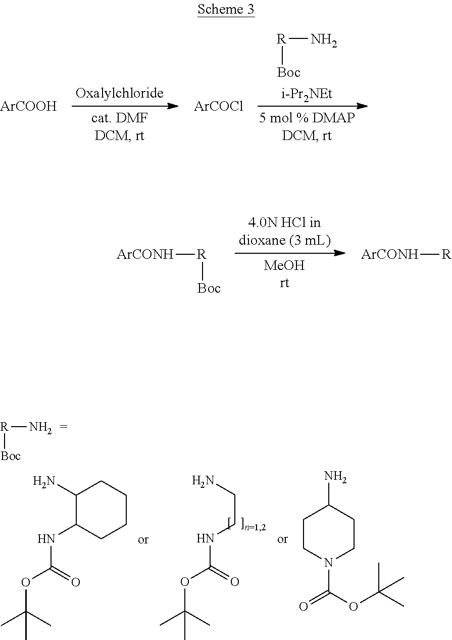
[i-Pr2NEt].[R]([Boc])N.[ArCOOH].[ArCOCl].[R]([Boc])[ArCONH].[ArCONH][R].NCCNC(OC(C)(C)C)=O.NC1CCCCC1NC(OC(C)(C)C)=O.C1C(N)CCN(C(=O)OC(C)(C)C)C1.[R]([Boc])N
